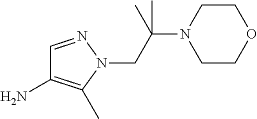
C1COCCN1C(CN1N=CC(N)=C1C)(C)C
